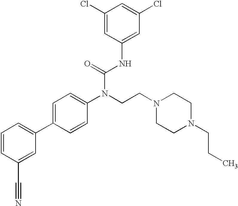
C1=CC(C#N)=CC(C2=CC=C(N(CCN3CCN(CCC)CC3)C(=O)NC3=CC(Cl)=CC(Cl)=C3)C=C2)=C1
